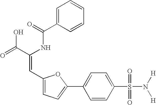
C1=C(C(=O)NC(C(=O)O)=CC2=CC=C(C3=CC=C(S(=O)(=O)N([H])[H])C=C3)O2)C=CC=C1
